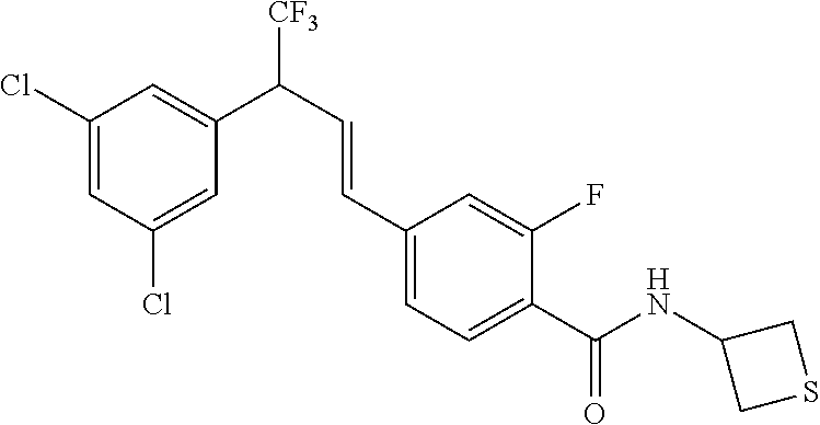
C1(Cl)=CC(Cl)=CC(C(C=CC2=CC=C(C(NC3CSC3)=O)C(F)=C2)[CF3])=C1
